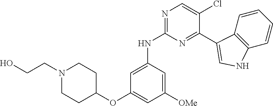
C1=C(NC2=NC=C(Cl)C(C3=CNC4=C3C=CC=C4)=N2)C=C([OMe])C=C1OC1CCN(CCO)CC1
